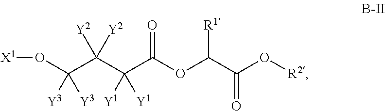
O(C(C(C(C(OC(C(O[R2])=O)[R1])=O)([Y1])[Y1])([Y2])[Y2])([Y3])[Y3])[X1]
